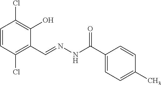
C1=CC(Cl)=C(C=NNC(=O)C2=CC=C(C)C=C2)C(O)=C1Cl
